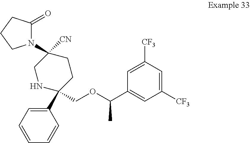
C1([CF3])=CC(C(OCC2(C3=CC=CC=C3)CCC([CN])(N3C(=O)CCC3)CN2)C)=CC([CF3])=C1
